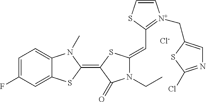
[Cl-].C1=C(F)C=C2C(=C1)N(C)C(=C1C(=O)N(CC)C(=CC3=[N+](CC4=CN=C(Cl)S4)C=CS3)S1)S2
